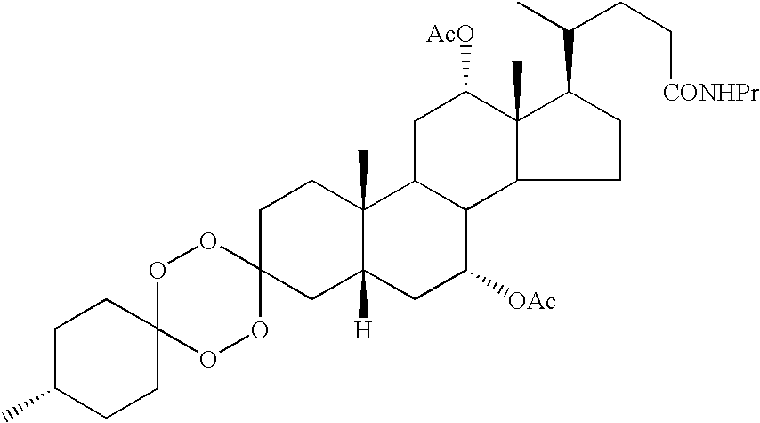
O1C2(OOC3(O1)CC1([H])C(C)(CC3)C3C(C([OAc])C1)C1C(C)(C([AcO])C3)C(C(C)CC[CONHPr])CC1)CCC(C)CC2
